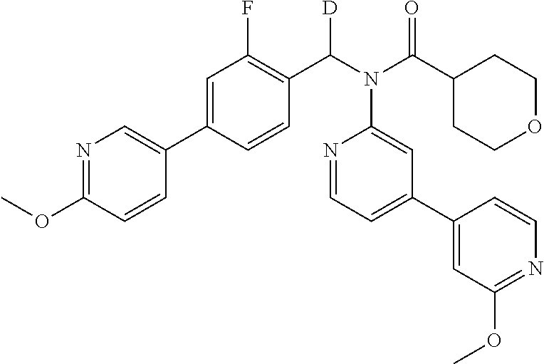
N1=C(OC)C=CC(C2=CC(F)=C(C(N(C(C3CCOCC3)=O)C3=CC(C4=CC(OC)=NC=C4)=CC=N3)[D])C=C2)=C1
